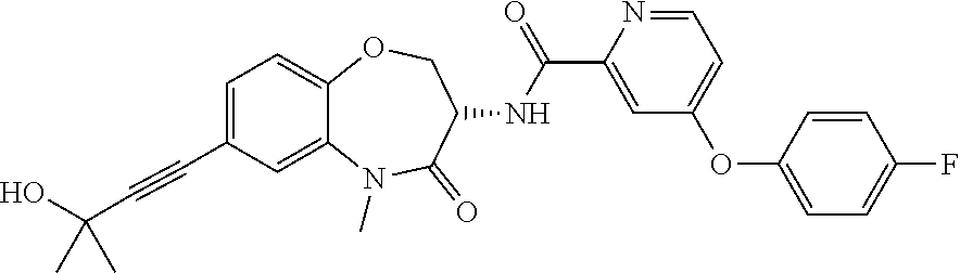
C1=C(C#CC(O)(C)C)C=C2C(=C1)OCC(NC(=O)C1=CC(OC3=CC=C(F)C=C3)=CC=N1)C(=O)N2C
